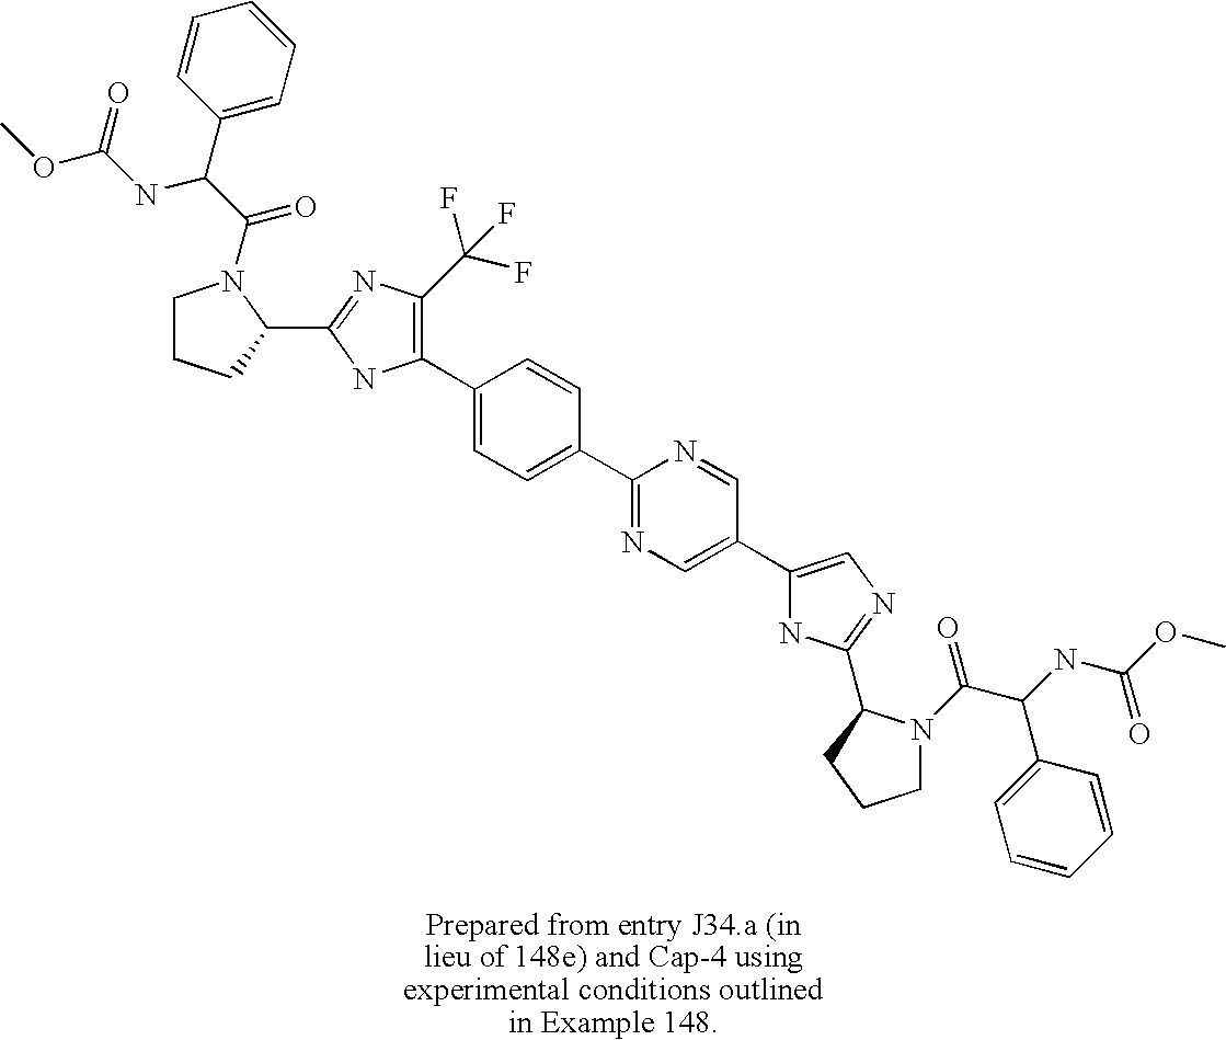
C1(C2=C(C(F)(F)F)N=C(C3CCCN3C(C(NC(=O)OC)C3=CC=CC=C3)=O)N2)=CC=C(C2=NC=C(C3=CN=C(C4N(C(C(NC(OC)=O)C5=CC=CC=C5)=O)CCC4)N3)C=N2)C=C1
